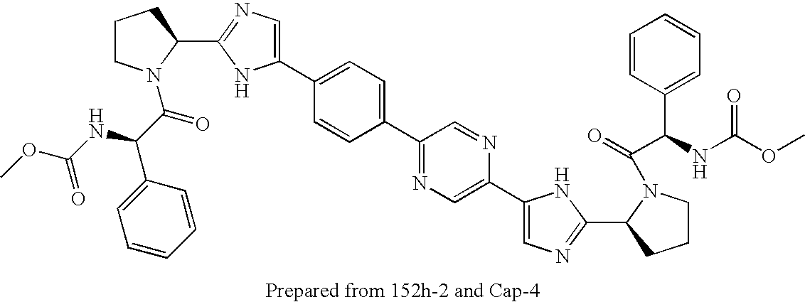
C1(C2=CC=C(C3=NC=C(C4=CN=C(C5N(C(=O)C(C6=CC=CC=C6)NC(OC)=O)CCC5)N4)N=C3)C=C2)=CN=C(C2N(C(C(NC(OC)=O)C3=CC=CC=C3)=O)CCC2)N1
